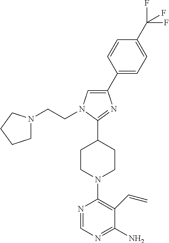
C1(C2=CC=C(C(F)(F)F)C=C2)=CN(CCN2CCCC2)C(C2CCN(C3=C(C=C)C(N)=NC=N3)CC2)=N1
